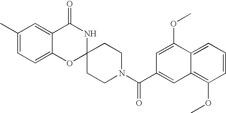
C1(C)=CC=C2C(=C1)C(=O)NC1(O2)CCN(C(C2=CC3=C(OC)C=CC=C3C(OC)=C2)=O)CC1
